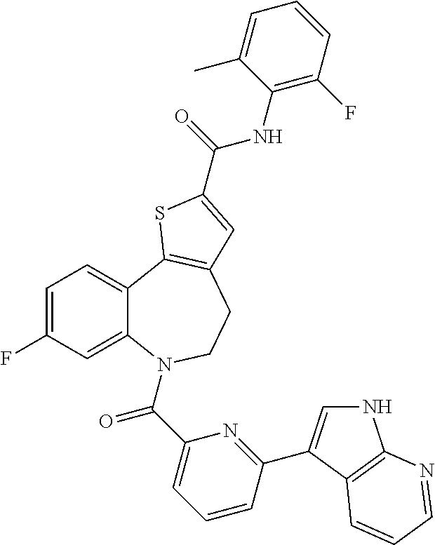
C1=C(F)C=C2C(=C1)C1=C(CCN2C(C2=CC=CC(C3=CNC4=C3C=CC=N4)=N2)=O)C=C(C(NC2=C(F)C=CC=C2C)=O)S1
